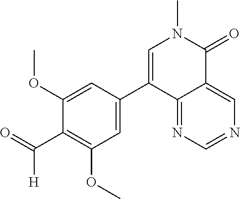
C1(C(=O)[H])=C(OC)C=C(C2=CN(C)C(=O)C3=CN=CN=C23)C=C1OC
